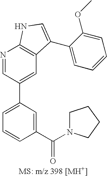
C1=C(C2=CC3=C(N=C2)NC=C3C2=CC=CC=C2OC)C=C(C(=O)N2CCCC2)C=C1
